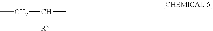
C(C(C)[R3])C
